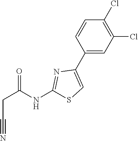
C(C#N)C(=O)NC1=NC(C2=CC(Cl)=C(Cl)C=C2)=CS1
